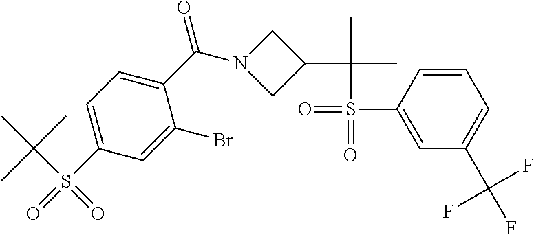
C1(C(=O)N2CC(C(C)(C)S(=O)(C3=CC(C(F)(F)F)=CC=C3)=O)C2)=CC=C(S(=O)(C(C)(C)C)=O)C=C1Br
